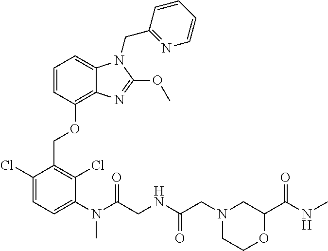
C1=CC(OCC2=C(Cl)C(N(C)C(CNC(CN3CCOC(C(NC)=O)C3)=O)=O)=CC=C2Cl)=C2C(=C1)N(CC1=NC=CC=C1)C(OC)=N2
